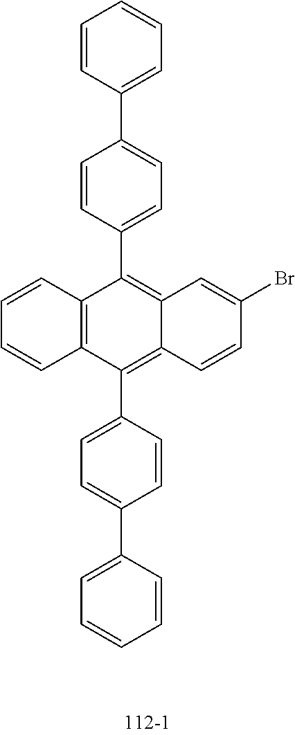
C1=CC(C2=CC=C(C3=C4C(=C(C5=CC=C(C6=CC=CC=C6)C=C5)C5=C3C=CC=C5)C=CC(Br)=C4)C=C2)=CC=C1
